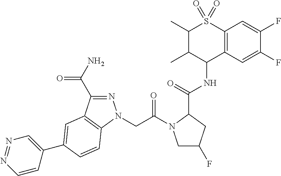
C12=C(C=C(F)C(F)=C1)S(=O)(=O)C(C)C(C)C2NC(C1CC(F)CN1C(CN1N=C(C(=O)N)C2=C1C=CC(C1=CN=NC=C1)=C2)=O)=O
